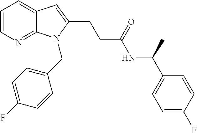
C1=CN=C2C(=C1)C=C(CCC(NC(C1=CC=C(F)C=C1)C)=O)N2CC1=CC=C(F)C=C1
